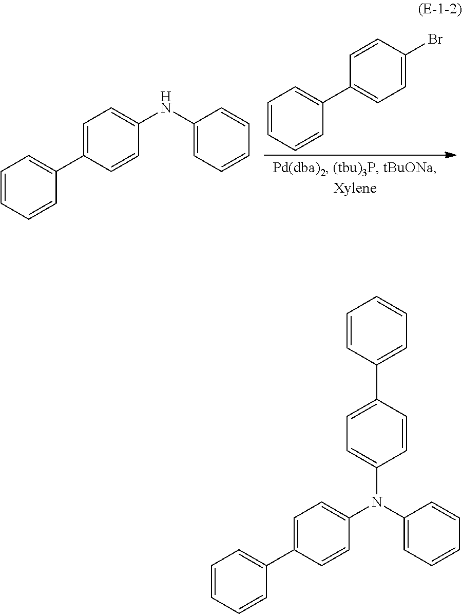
C1=CC=CC(C2=CC=C(Br)C=C2)=C1.C1=CC=CC(C2=CC=C(NC3=CC=CC=C3)C=C2)=C1.C1=CC=CC(C2=CC=C(N(C3=CC=CC=C3)C3=CC=C(C4=CC=CC=C4)C=C3)C=C2)=C1
